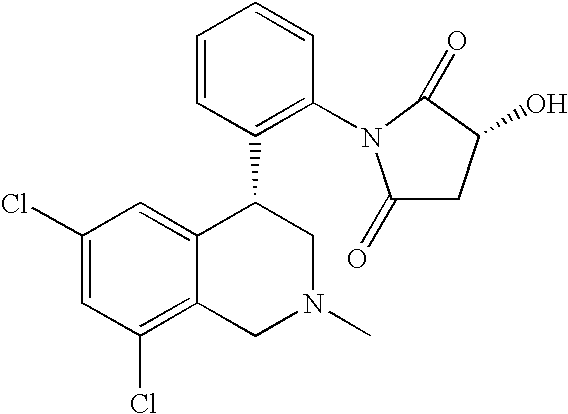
C1(Cl)=CC(Cl)=C2C(=C1)C(C1=C(N3C(=O)CC(O)C3=O)C=CC=C1)CN(C)C2
